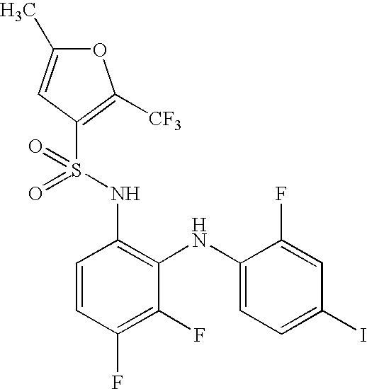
C1=CC(F)=C(F)C(NC2=CC=C(I)C=C2F)=C1NS(=O)(=O)C1=C([CF3])OC(C)=C1
